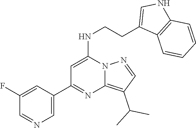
C1(C2=NC3=C(C(C)C)C=NN3C(NCCC3=CNC4=C3C=CC=C4)=C2)=CN=CC(F)=C1
